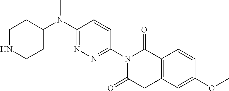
C1NCCC(N(C2=NN=C(N3C(=O)CC4=C(C3=O)C=CC(OC)=C4)C=C2)C)C1
